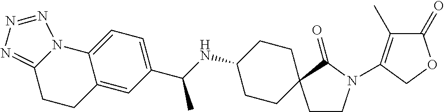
C1=C2C(=CC(C(NC3CCC4(CC3)CCN(C3=C(C)C(=O)OC3)C4=O)C)=C1)CCC1=NN=NN21
